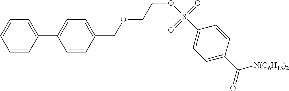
C1=CC=CC(C2=CC=C(COCCOS(C3=CC=C(C(=O)[N(C6H13)2])C=C3)(=O)=O)C=C2)=C1
